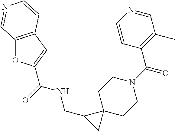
C(NCC1CC12CCN(C(C1=C(C)C=NC=C1)=O)CC2)(=O)C1=CC2=C(O1)C=NC=C2
